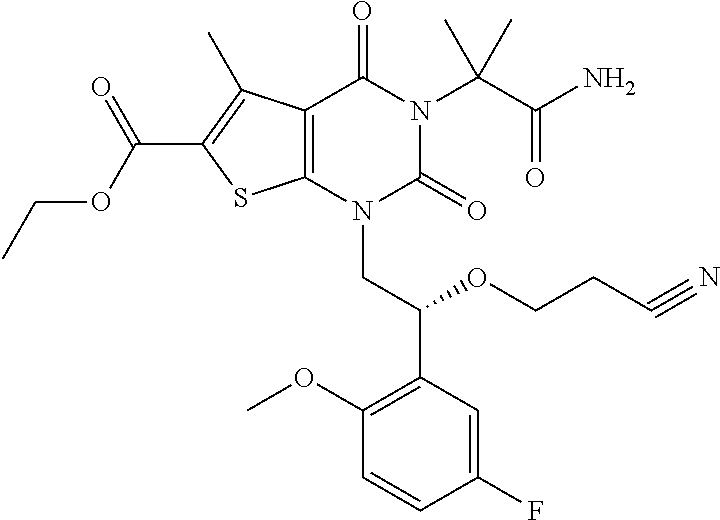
C1(F)=CC(C(OCCC#N)CN2C(=O)N(C(C(=O)N)(C)C)C(=O)C3=C2SC(C(OCC)=O)=C3C)=C(OC)C=C1
